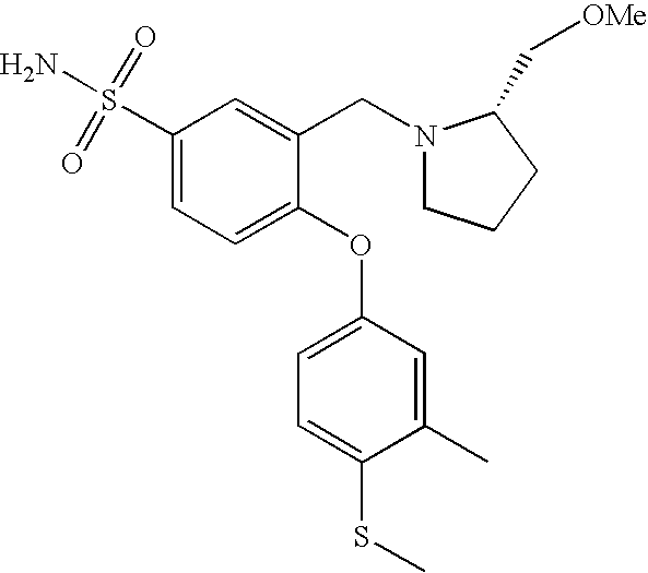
C1(S(=O)(=O)N)=CC=C(OC2=CC=C(SC)C(C)=C2)C(CN2CCCC2C[OMe])=C1
